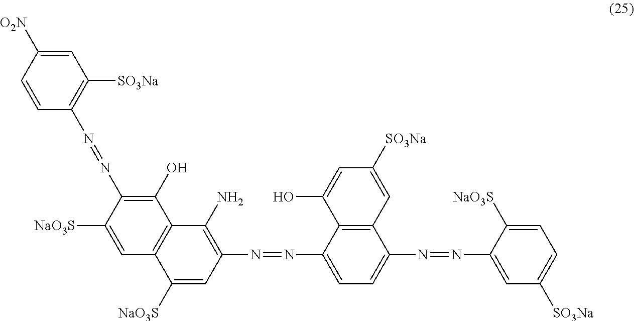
OC1=CC([SO3Na])=CC2=C1C(N=NC1=C(N)C3=C(C([NaO3S])=C1)C=C([NaO3S])C(N=NC1=C([SO3Na])C=C([O2N])C=C1)=C3O)=CC=C2N=NC1=CC([SO3Na])=CC=C1[NaO3S]
